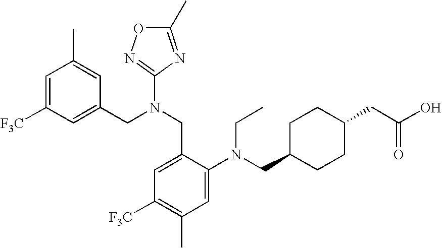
C1=C([F3C])C=C(CN(CC2=CC([F3C])=C(C)C=C2N(CC2CCC(CC(O)=O)CC2)CC)C2=NOC(C)=N2)C=C1C
